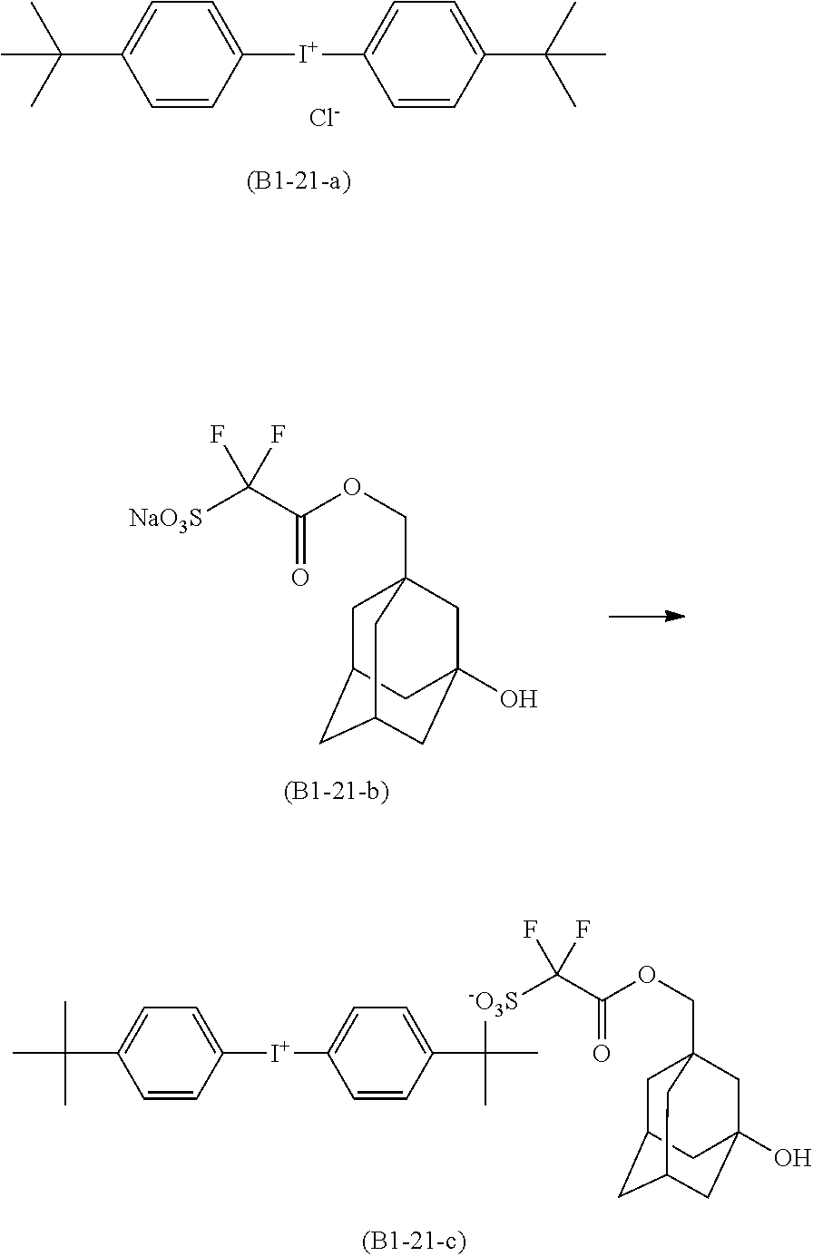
C1=C(C(C)(C)C)C=CC([I+]C2=CC=C(C(C)(C)C)C=C2)=C1.[Cl-].C1=C(C(C)(C)C)C=CC([I+]C2=CC=C(C(C)(C)[-O3S]C(C(OCC34CC5CC(CC(O)(C3)C5)C4)=O)(F)F)C=C2)=C1.C1C2CC3CC(O)(CC1(COC(C([NaO3S])(F)F)=O)C3)C2
